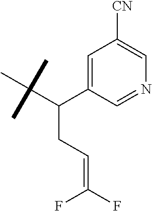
C1=C(C(C(C)(C)C)CC=C(F)F)C=NC=C1[CN]
